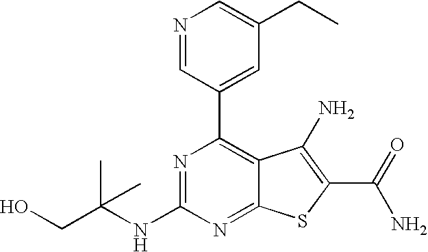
N1=C(NC(CO)(C)C)N=C2C(=C1C1=CC(CC)=CN=C1)C(N)=C(C(N)=O)S2
